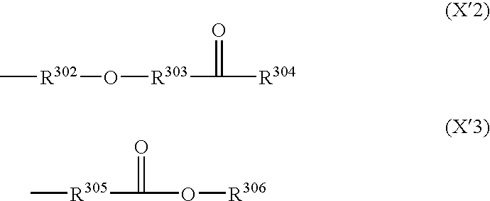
C[R302]O[R303]C(=O)[R304].C[R305]C(=O)O[R306]
